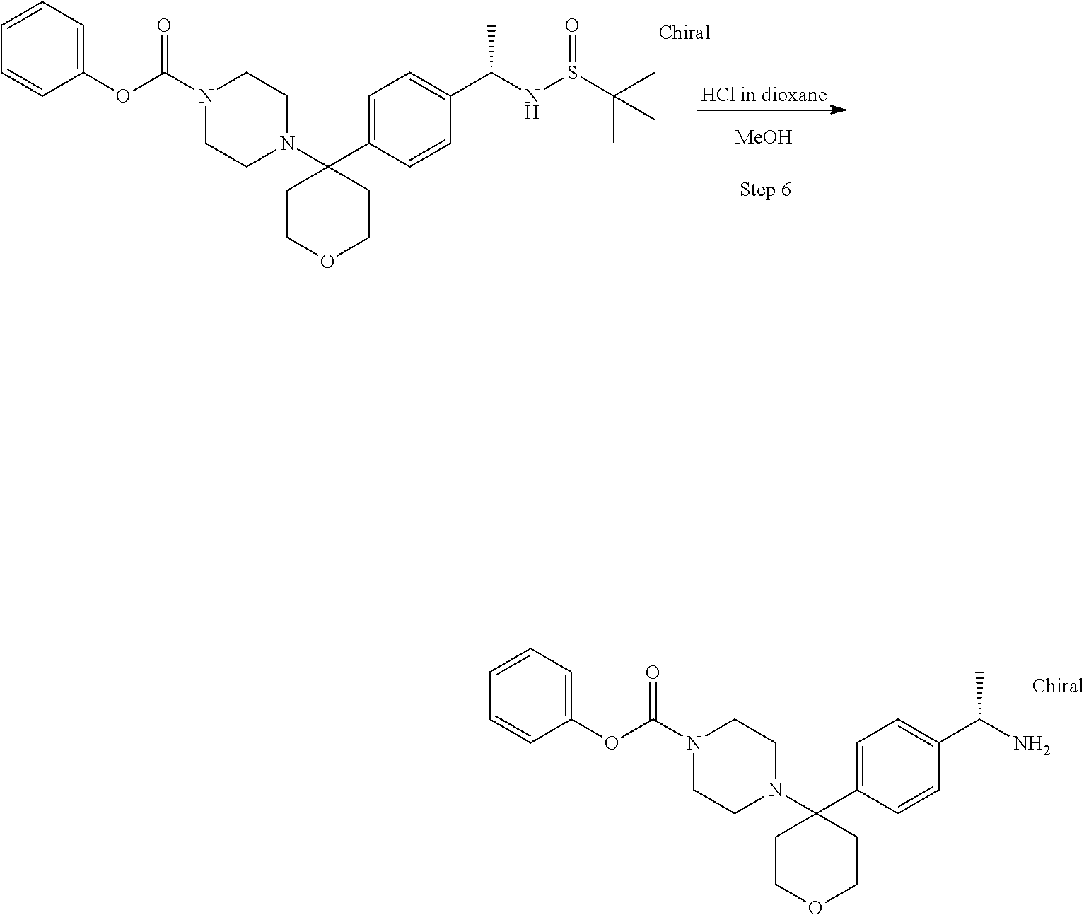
C1COCCC1(C1=CC=C(C(C)N)C=C1)N1CCN(C(=O)OC2=CC=CC=C2)CC1.C1COCCC1(C1=CC=C(C(C)NS(C(C)(C)C)=O)C=C1)N1CCN(C(=O)OC2=CC=CC=C2)CC1.[MeOH]
